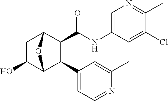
C1(O)C2C(C3=CC=NC(C)=C3)C(C(NC3=CN=C(C)C(Cl)=C3)=O)C(C1)O2
